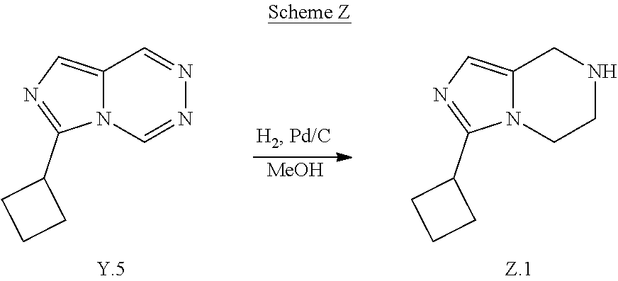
C12=CN=C(C3CCC3)N1C=NN=C2.[MeOH].C12=CN=C(C3CCC3)N1CCNC2
